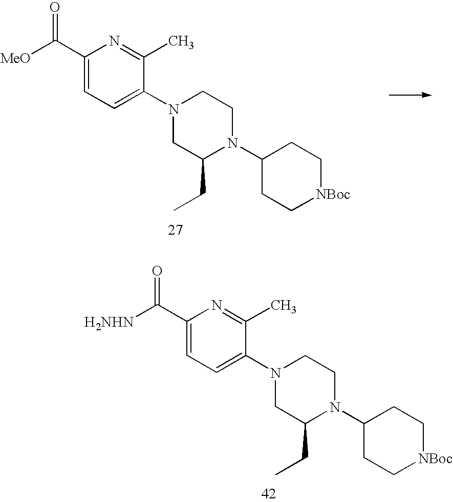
C1(C([H2NHN])=O)=CC=C(N2CC(CC)N(C3CC[NBoc]CC3)CC2)C(C)=N1.C1(C([MeO])=O)=CC=C(N2CC(CC)N(C3CC[NBoc]CC3)CC2)C(C)=N1
